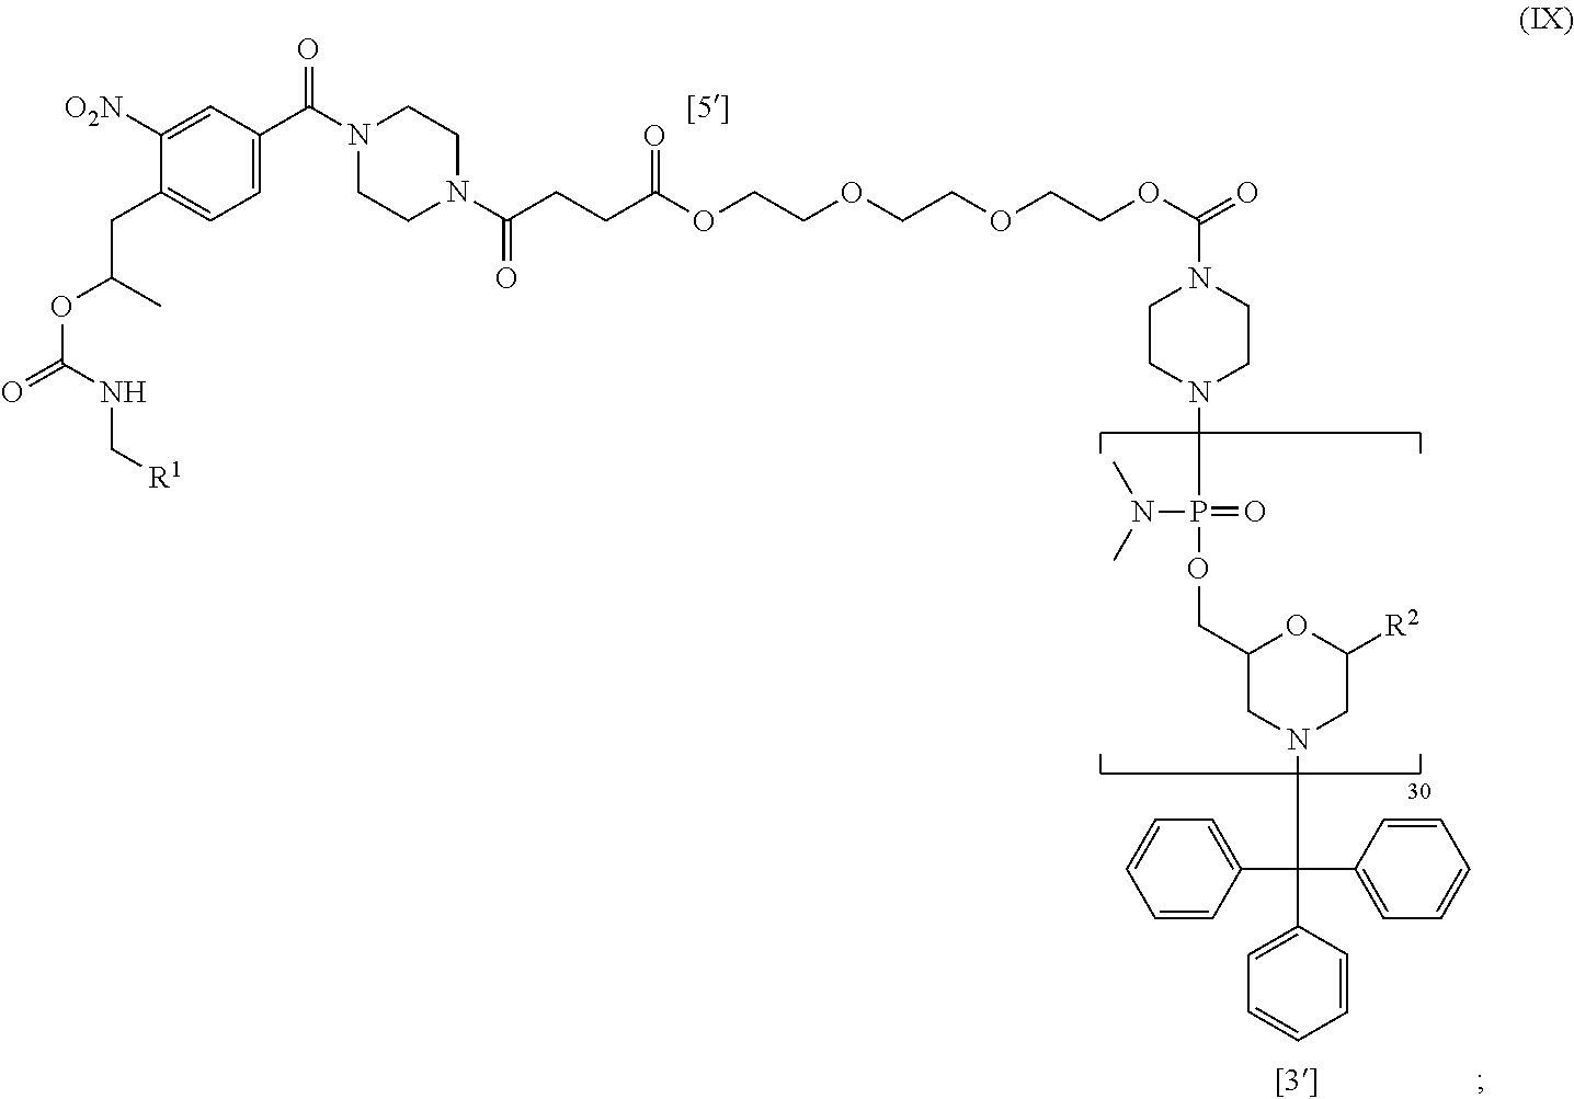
C(CCC(OCCOCCOCCOC(=O)N1CCN(P(OCC2CN(C(C3=CC=CC=C3)(C3=CC=CC=C3)C3=CC=CC=C3)CC([R2])O2)(=O)N(C)C)CC1)=O)(=O)N1CCN(C(C2=CC=C(CC(OC(=O)NC[R1])C)C([O2N])=C2)=O)CC1
